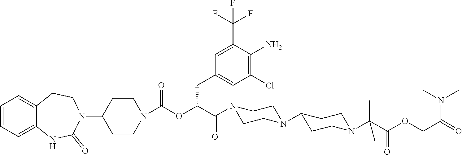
C1=CC=C2C(=C1)CCN(C1CCN(C(OC(C(N3CCN(C4CCN(C(C(OCC(N(C)C)=O)=O)(C)C)CC4)CC3)=O)CC3=CC(Cl)=C(N)C(C(F)(F)F)=C3)=O)CC1)C(=O)N2
